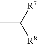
CC([R7])[R8]
